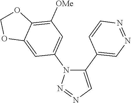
C1(C2=CN=NC=C2)=CN=NN1C1=CC([OMe])=C2C(=C1)OCO2
